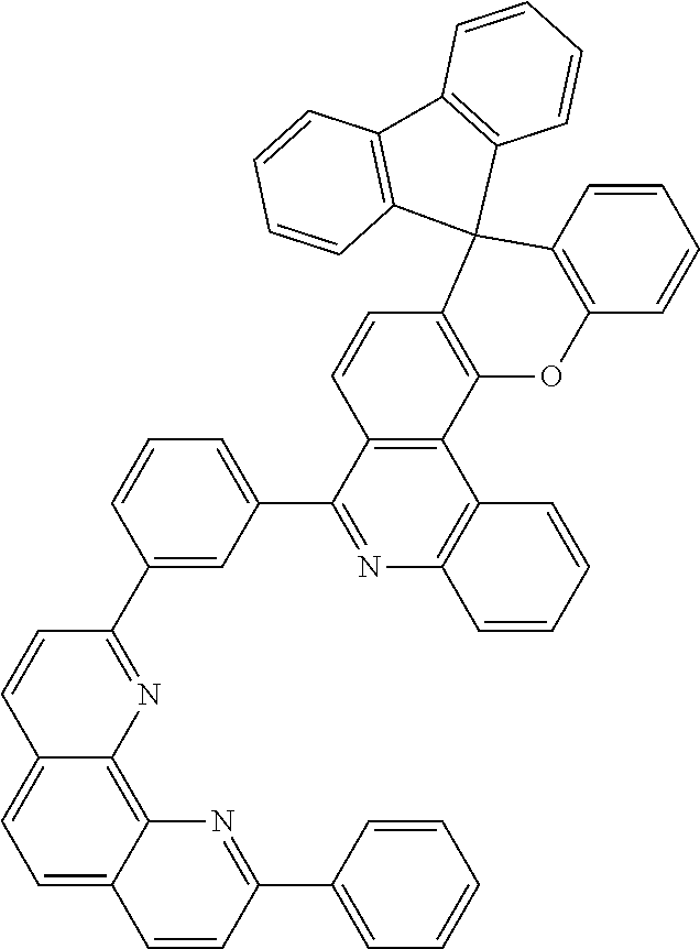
C1=CC2=C(C=C1)OC1=C(C23C2=C(C4=C3C=CC=C4)C=CC=C2)C=CC2=C1C1=C(N=C2C2=CC=CC(C3=NC4=C5C(=CC=C4C=C3)C=CC(C3=CC=CC=C3)=N5)=C2)C=CC=C1
